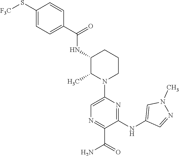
C1=CC(C(=O)NC2C(C)N(C3=CN=C(C(=O)N)C(NC4=CN(C)N=C4)=N3)CCC2)=CC=C1S[F3C]
